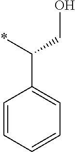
*C(CO)C1=CC=CC=C1
